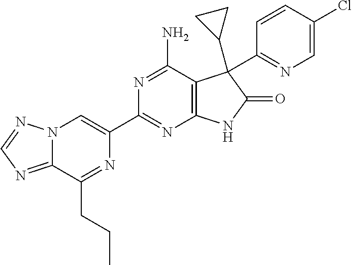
C12=NC=NN1C=C(C1=NC3=C(C(N)=N1)C(C1CC1)(C1=NC=C(Cl)C=C1)C(=O)N3)N=C2CCC
